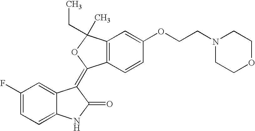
C1=C2C(=CC=C1F)NC(=O)C2=C1C2=C(C=C(OCCN3CCOCC3)C=C2)C(C)(CC)O1
